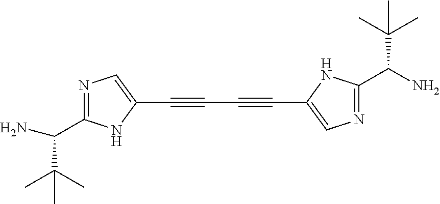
N1=C(C(C(C)(C)C)N)NC(C#CC#CC2=CN=C(C(N)C(C)(C)C)N2)=C1
